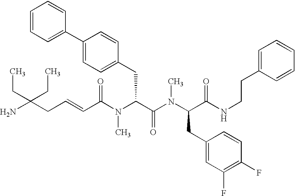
NC(CC=CC(N(C(C(N(C(CC1=CC(F)=C(F)C=C1)C(NCCC1=CC=CC=C1)=O)C)=O)CC1=CC=C(C2=CC=CC=C2)C=C1)C)=O)(CC)CC
